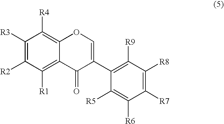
C1([R3])=C([R2])C([R1])=C2C(=C1[R4])OC=C(C1=C([R9])C([R8])=C([R7])C([R6])=C1[R5])C2=O
